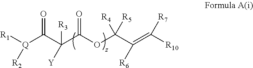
[R1][Q](C(C(C(OC(C(=C([R10])[R7])[R6])([R4])[R5])=O)([R3])[Y])=O)[R2]
